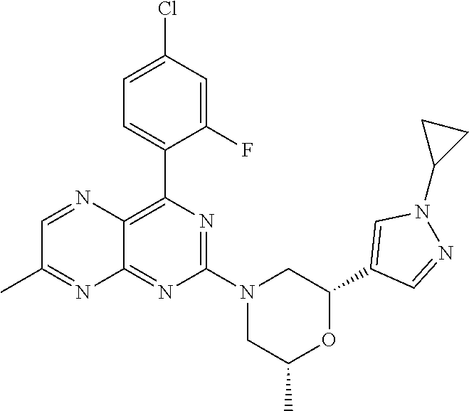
C12=NC(N3CC(C)OC(C4=CN(C5CC5)N=C4)C3)=NC(C3=CC=C(Cl)C=C3F)=C1N=CC(C)=N2
